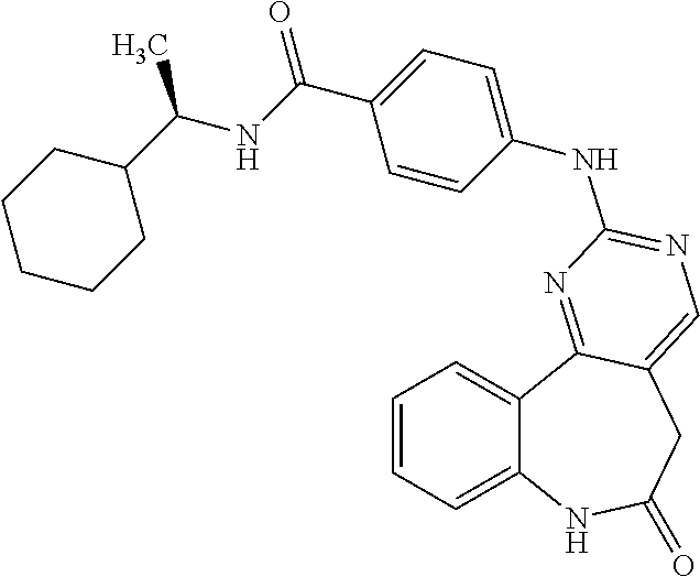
C1=CC=C2C(=C1)C1=NC(NC3=CC=C(C(=O)NC(C4CCCCC4)C)C=C3)=NC=C1CC(=O)N2
